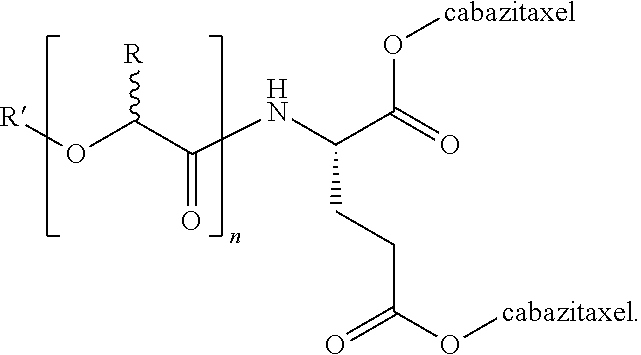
[R]OC(C(NC(C(O[cabazitaxel])=O)CCC(O[cabazitaxel])=O)=O)[R]
